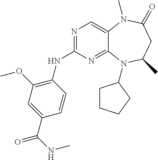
N1=C(NC2=C(OC)C=C(C(=O)NC)C=C2)N=C2C(=C1)N(C)C(=O)CC(C)N2C1CCCC1
